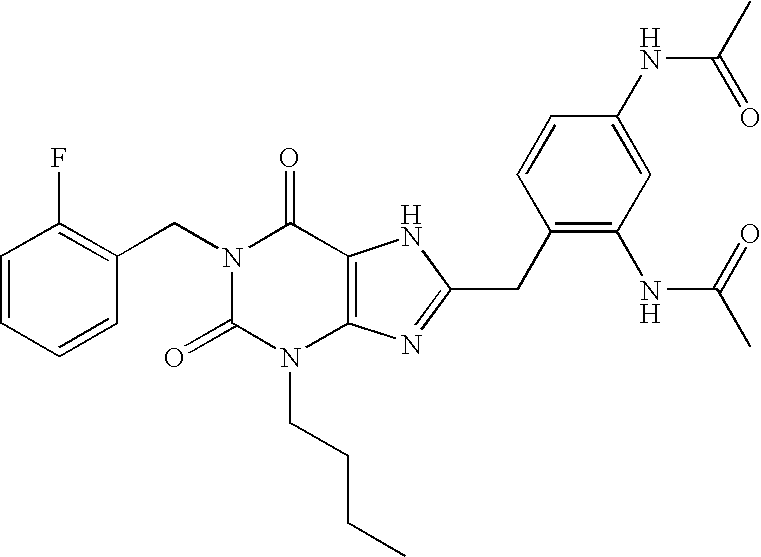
N1(CC2=C(F)C=CC=C2)C(=O)N(CCCC)C2=C(C1=O)NC(CC1=C(NC(=O)C)C=C(NC(C)=O)C=C1)=N2
